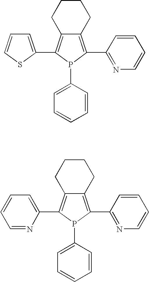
C1CCC2=C(C3=CC=CS3)P(C3=CC=CC=C3)C(C3=NC=CC=C3)=C2C1.C1CCC2=C(C3=CC=CC=N3)P(C3=CC=CC=C3)C(C3=NC=CC=C3)=C2C1
